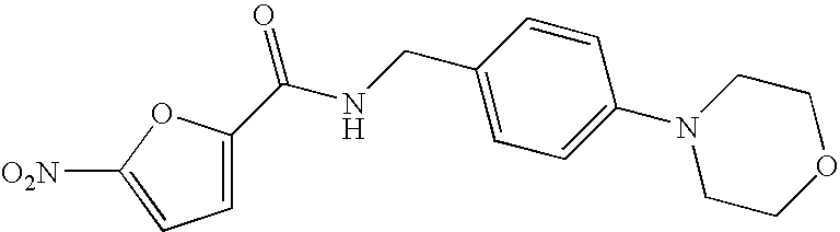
[O2N]C1=CC=C(C(NCC2=CC=C(N3CCOCC3)C=C2)=O)O1
